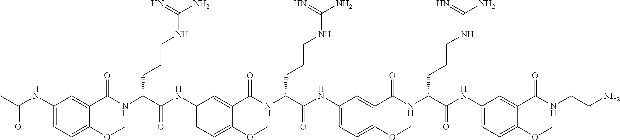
C1(NC(C)=O)=CC=C(OC)C(C(NC(C(NC2=CC=C(OC)C(C(NC(C(NC3=CC=C(OC)C(C(NC(C(NC4=CC=C(OC)C(C(NCCN)=O)=C4)=O)CCCNC(N)=N)=O)=C3)=O)CCCNC(N)=N)=O)=C2)=O)CCCNC(N)=N)=O)=C1
